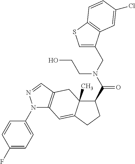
N1(C2=CC=C(F)C=C2)C2=C(C=N1)CC1(C)C(=C2)CCC1C(N(CC1=CSC2=C1C=C(Cl)C=C2)CCO)=O
